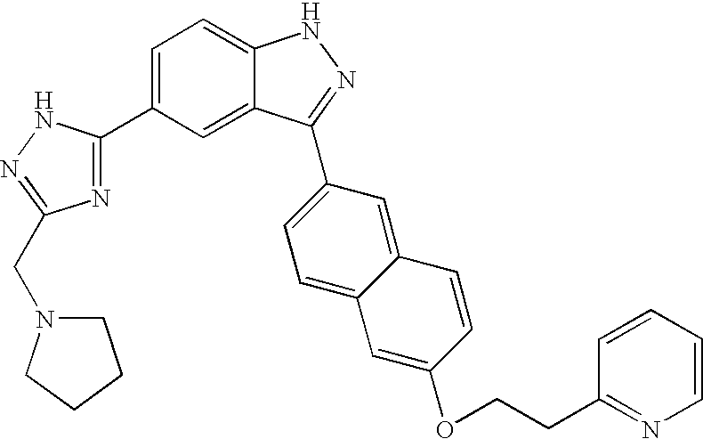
C1=C(C2=NC(CN3CCCC3)=NN2)C=C2C(=C1)NN=C2C1=CC=C2C(=C1)C=CC(OCCC1=NC=CC=C1)=C2
